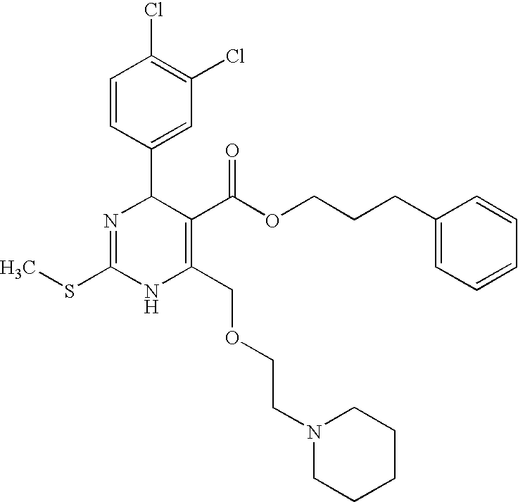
C1=CC(C2N=C(SC)NC(COCCN3CCCCC3)=C2C(OCCCC2=CC=CC=C2)=O)=CC(Cl)=C1Cl
